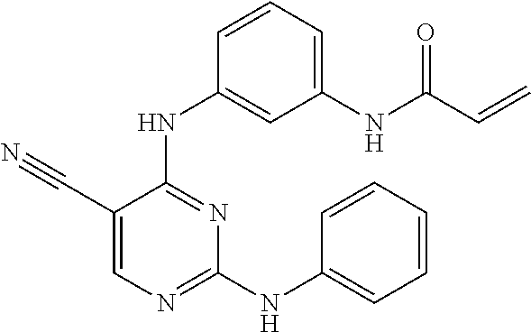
N(C1=NC(NC2=CC=CC=C2)=NC=C1C#N)C1=CC(NC(C=C)=O)=CC=C1
